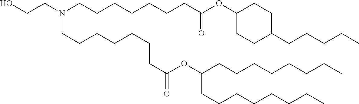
C(CC)CCCCCC(OC(CCCCCCCN(CCO)CCCCCCCC(=O)OC1CCC(CCCCC)CC1)=O)CCCCCCCC
